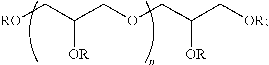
[RO]CC(COCC(C[OR])[OR])[OR]
